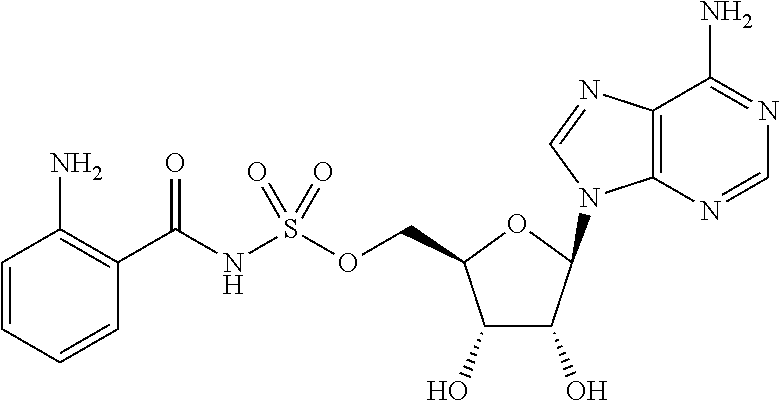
C1(O)C(O)C(N2C3=C(C(N)=NC=N3)N=C2)OC1COS(NC(C1=C(N)C=CC=C1)=O)(=O)=O
